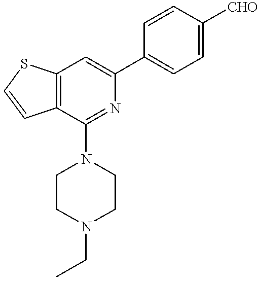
C12=C(C(N3CCN(CC)CC3)=NC(C3=CC=C([CHO])C=C3)=C1)C=CS2
